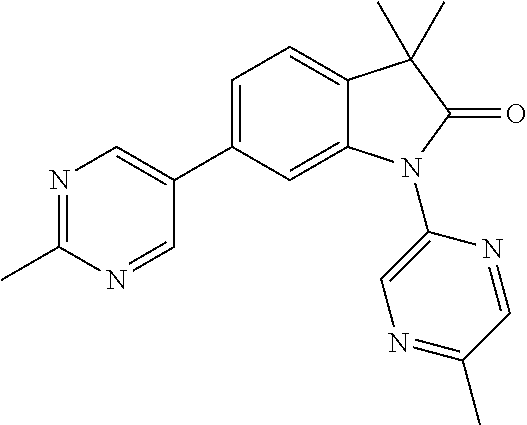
C1=C(C2=CN=C(C)N=C2)C=C2C(=C1)C(C)(C)C(=O)N2C1=CN=C(C)C=N1
